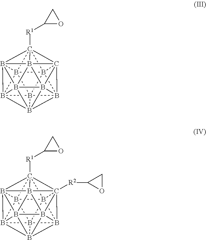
B1234B567B189B51%10B65%11B6%12%13C275([R1]C2OC2)C362B483B%1224B%131%11B9%1034.B1234B567B189B51%10B65%11B6%12%13C275([R1]C2OC2)C362([R2]C3OC3)B483B%1224B%131%11B9%1034
